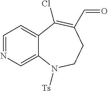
C1=NC=C2C(=C1)C(Cl)=C(C=O)CCN2[Ts]
